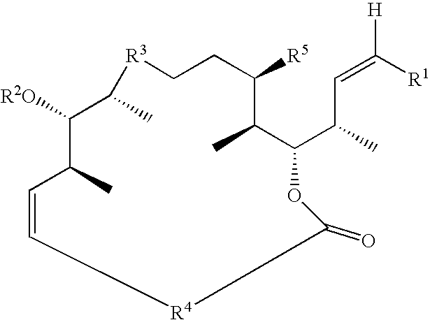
[R3]1CCC([R5])C(C)C(C(C)C=C([R1])[H])OC(=O)[R4]C=CC(C)C([R2O])C1C
